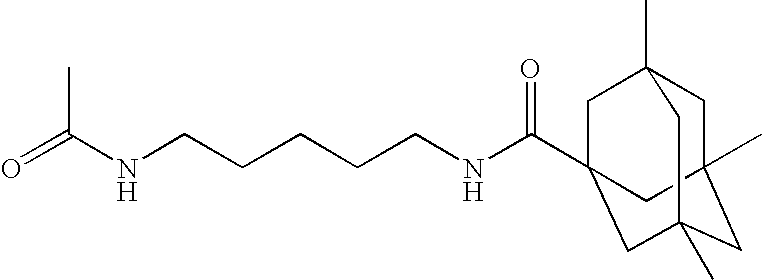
O=C(NCCCCCNC(=O)C12CC3(C)CC(C)(CC(C)(C1)C3)C2)C
